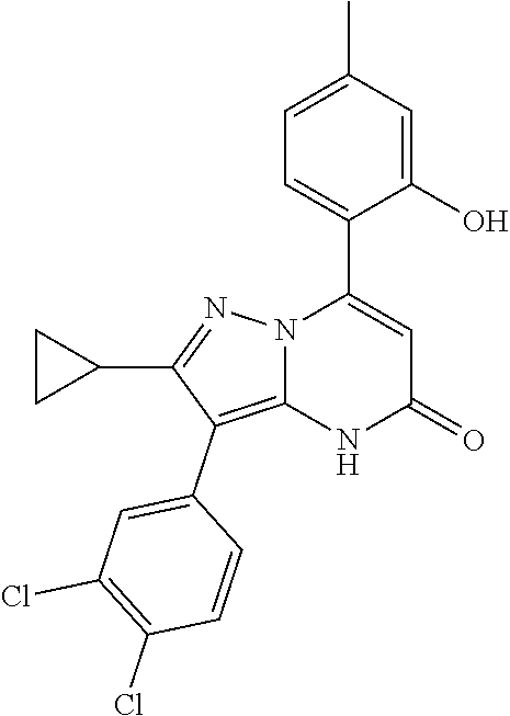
C1(O)=CC(C)=CC=C1C1=CC(=O)NC2=C(C3=CC(Cl)=C(Cl)C=C3)C(C3CC3)=NN12
